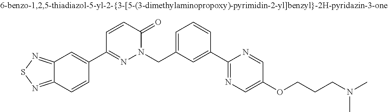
C1(C2=NN(CC3=CC=CC(C4=NC=C(OCCCN(C)C)C=N4)=C3)C(=O)C=C2)=CC2=NSN=C2C=C1
